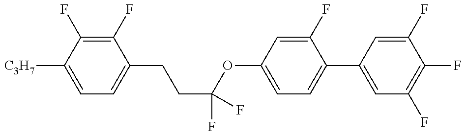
C1=C([C3H7])C(F)=C(F)C(CCC(OC2=CC=C(C3=CC(F)=C(F)C(F)=C3)C(F)=C2)(F)F)=C1
